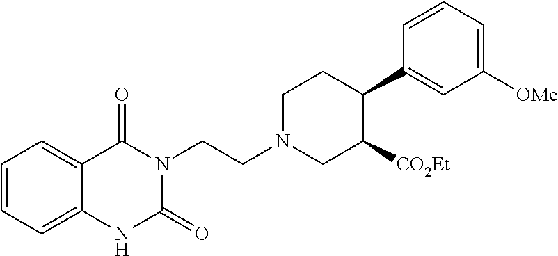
C1=CC=C2C(=C1)C(=O)N(CCN1CC([CO2Et])C(C3=CC([OMe])=CC=C3)CC1)C(=O)N2
